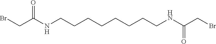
C(C(NCCCCCCCCNC(CBr)=O)=O)Br
